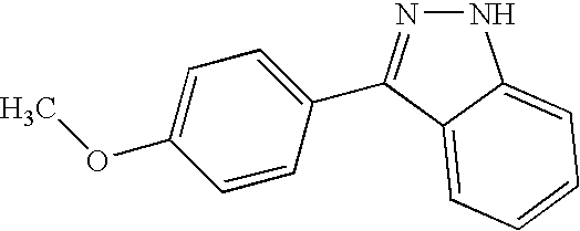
N1N=C(C2=CC=C(OC)C=C2)C2=CC=CC=C12
